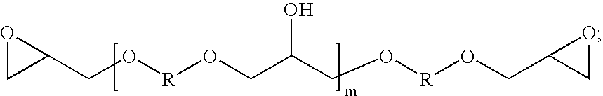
O1CC1CO[R]OCC(O)CO[R]OCC1CO1
